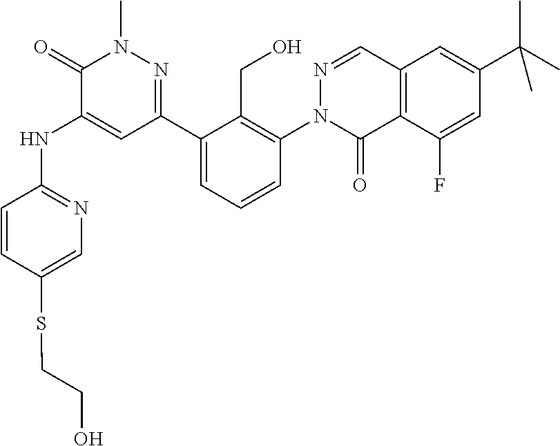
C12=C(C(F)=CC(C(C)(C)C)=C1)C(=O)N(C1=C(CO)C(C3=NN(C)C(=O)C(NC4=NC=C(SCCO)C=C4)=C3)=CC=C1)N=C2
